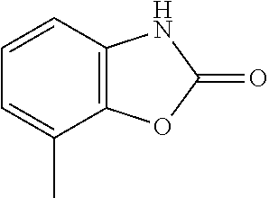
C12=C(C=CC=C1C)NC(=O)O2
